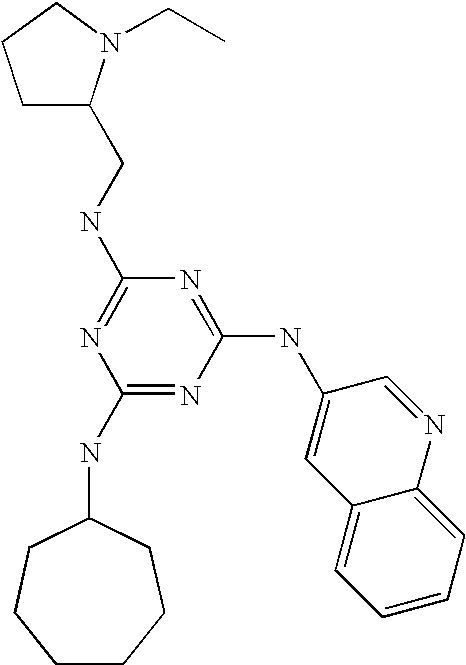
C(NC1=NC(NC2CCCCCC2)=NC(NC2=CC3=CC=CC=C3N=C2)=N1)C1CCCN1CC
